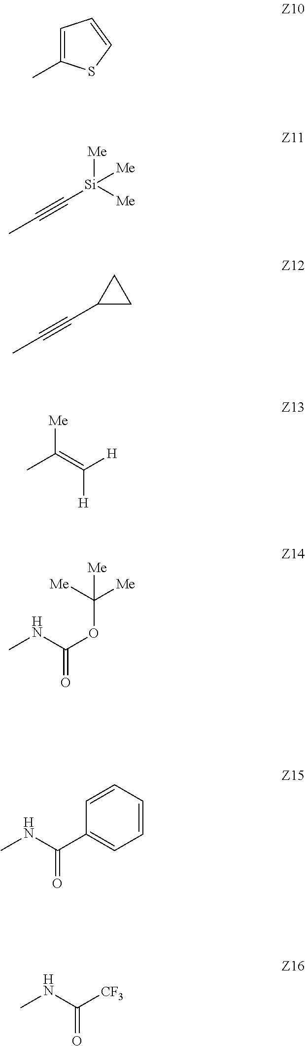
C1=C(C)SC=C1.CC#C[Si]([Me])([Me])[Me].CC#CC1CC1.CC(=C([H])[H])[Me].CNC(OC([Me])([Me])[Me])=O.CNC([CF3])=O.CNC(C1=CC=CC=C1)=O
